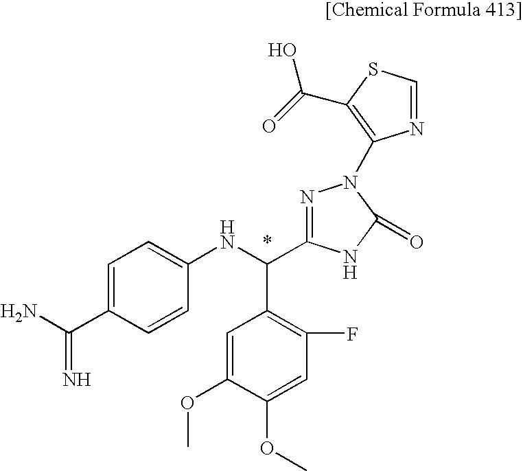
C1(C(N)=N)=CC=C(NC(C2=C(F)C=C(OC)C(OC)=C2)C2=NN(C3=C(C(O)=O)SC=N3)C(=O)N2)C=C1
